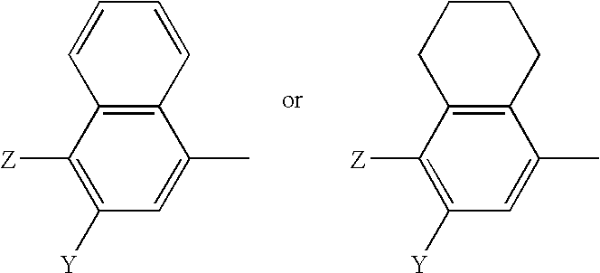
C12=C(C([Z])=C([Y])C=C1C)C=CC=C2.C12=C(C([Z])=C([Y])C=C1C)CCCC2
